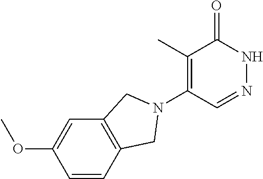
C1(C)=C(N2CC3=C(C=C(OC)C=C3)C2)C=NNC1=O
